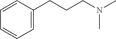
C1=C(CCCN(C)C)C=CC=C1
